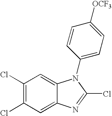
C1(Cl)=C(Cl)C=C2C(=C1)N(C1=CC=C([OCF3])C=C1)C(Cl)=N2
